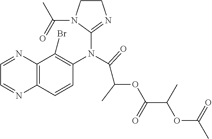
C1CN(C(=O)C)C(N(C2=C(Br)C3=C(C=C2)N=CC=N3)C(C(OC(C(C)OC(=O)C)=O)C)=O)=N1
